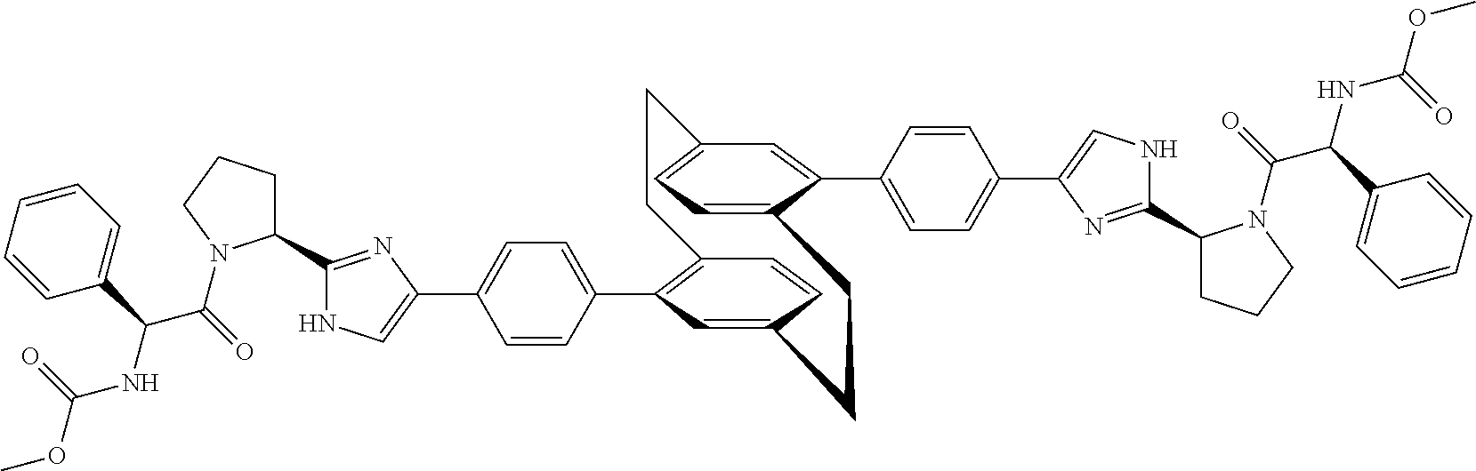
C12=C(C3=CC=C(C4=CNC(C5CCCN5C(C(NC(=O)OC)C5=CC=CC=C5)=O)=N4)C=C3)C=C(C=C1)CCC1=CC=C(C=C1C1=CC=C(C3=CNC(C4CCCN4C(C(NC(=O)OC)C4=CC=CC=C4)=O)=N3)C=C1)CC2
